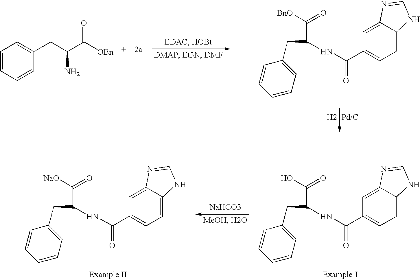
C(C(NC(C1=CC=C2C(=C1)N=CN2)=O)CC1=CC=CC=C1)(O)=O.C(C(NC(C1=CC=C2C(=C1)N=CN2)=O)CC1=CC=CC=C1)([NaO])=O.[NaHCO3].C(C(NC(C1=CC=C2C(=C1)N=CN2)=O)CC1=CC=CC=C1)([BnO])=O.[H2].[Pd/C].C1=CC=CC(CC(C([OBn])=O)N)=C1
